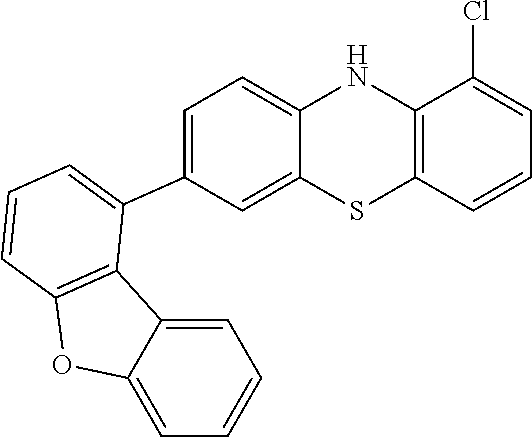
C1=C(C2=CC=CC3=C2C2=CC=CC=C2O3)C=C2C(=C1)NC1=C(S2)C=CC=C1Cl
